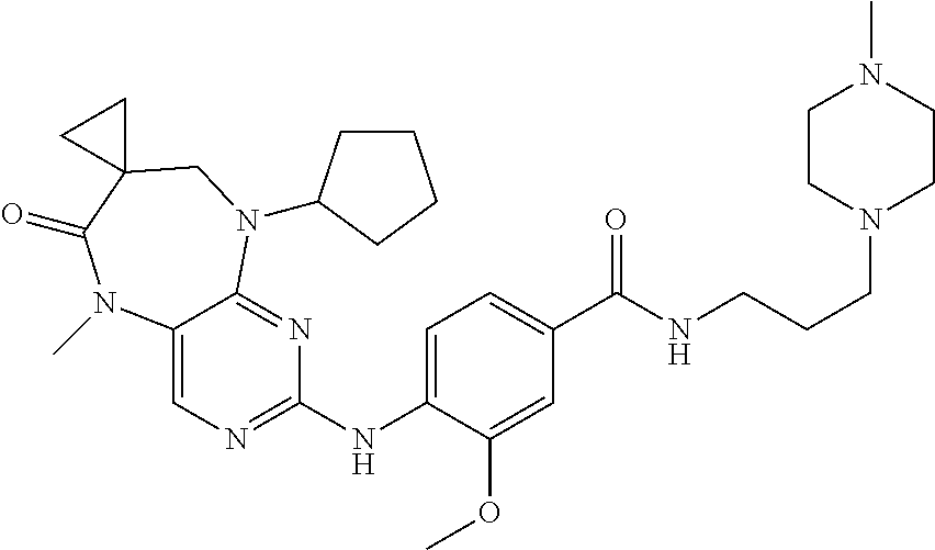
C1=C(NC2=NC=C3C(=N2)N(C2CCCC2)CC2(C(=O)N3C)CC2)C(OC)=CC(C(NCCCN2CCN(C)CC2)=O)=C1
